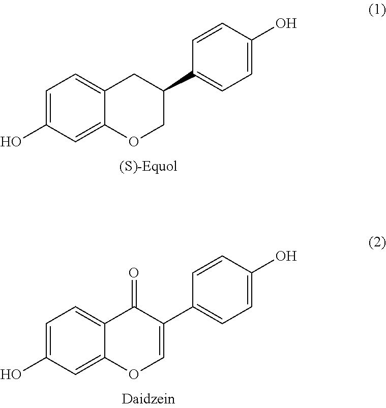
C1=C(O)C=C2C(=C1)CC(C1=CC=C(O)C=C1)CO2.C1=C(O)C=C2C(=C1)C(=O)C(C1=CC=C(O)C=C1)=CO2
